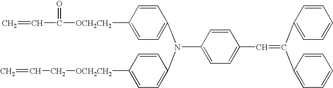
C(C1=CC=C(N(C2=CC=C([OCH2CH2]C(=O)C=C)C=C2)C2=CC=C([OCH2CH2]CC=C)C=C2)C=C1)=C(C1=CC=CC=C1)C1=CC=CC=C1
